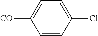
C1=C(Cl)C=CC([CO])=C1
